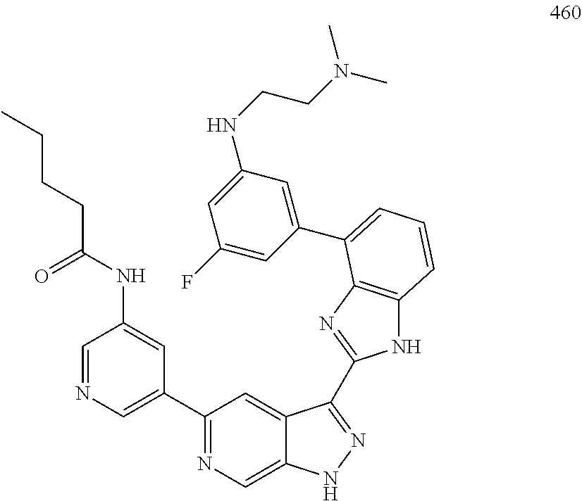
C1=NC=C(C2=NC=C3C(=C2)C(C2=NC4=C(N2)C=CC=C4C2=CC(NCCN(C)C)=CC(F)=C2)=NN3)C=C1NC(CCCC)=O
